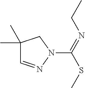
C1(C)(C)C=NN(C(=NCC)SC)C1
